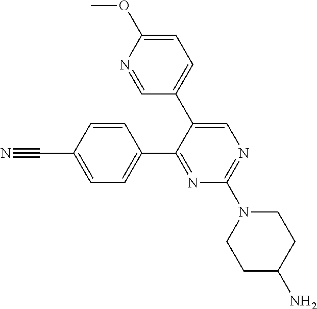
C1(C2=NC(N3CCC(N)CC3)=NC=C2C2=CC=C(OC)N=C2)=CC=C(C#N)C=C1
